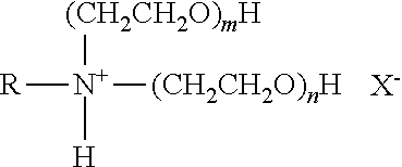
[(CH2CH2O)mH][N+]([H])([R])[(CH2CH2O)nH].[X-]
